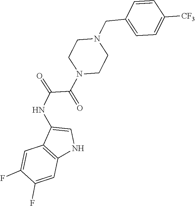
C1CN(C(C(=O)NC2=CNC3=C2C=C(F)C(F)=C3)=O)CCN1CC1=CC=C([CF3])C=C1
